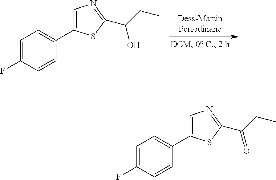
C1=C(F)C=CC(C2=CN=C(C(CC)O)S2)=C1.C1=C(F)C=CC(C2=CN=C(C(CC)=O)S2)=C1
